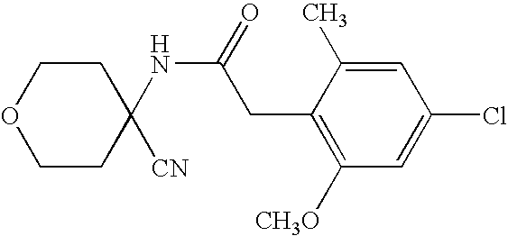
C1=C(C)C(CC(NC2([CN])CCOCC2)=O)=C([CH3O])C=C1Cl
